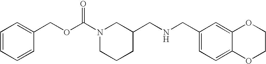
C1=CC=CC(COC(N2CCCC(CNCC3=CC=C4C(=C3)OCCO4)C2)=O)=C1
